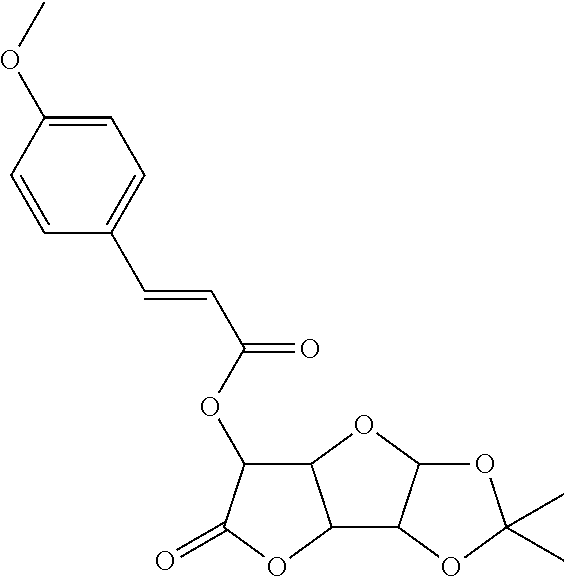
C1=C(OC)C=CC(C=CC(=O)OC2C3C(OC2=O)C2C(O3)OC(C)(C)O2)=C1
